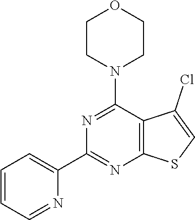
C1=CC=NC(C2=NC3=C(C(N4CCOCC4)=N2)C(Cl)=CS3)=C1
